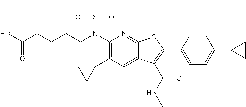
N(C1=C(C2CC2)C=C2C(=N1)OC(C1=CC=C(C3CC3)C=C1)=C2C(NC)=O)(S(C)(=O)=O)CCCCC(O)=O
